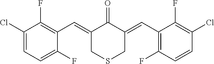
C1(Cl)=CC=C(F)C(C=C2CSCC(=CC3=C(F)C=CC(Cl)=C3F)C2=O)=C1F
